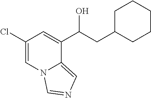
C1(Cl)=CN2C(=CN=C2)C(C(CC2CCCCC2)O)=C1
